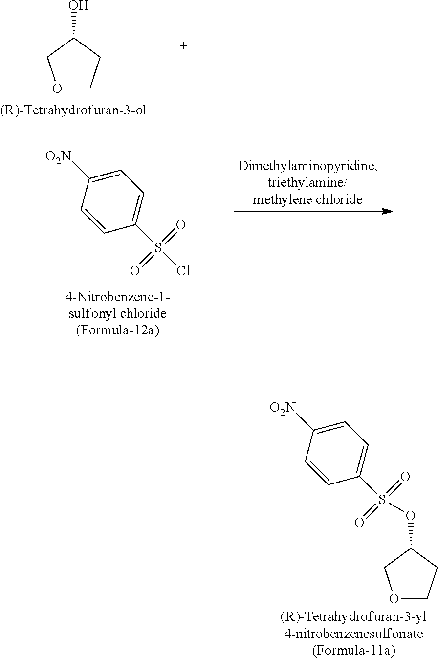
O1CCC(O)C1.O(C1CCOC1)S(=O)(=O)C1=CC=C([O2N])C=C1.C1(S(Cl)(=O)=O)=CC=C([O2N])C=C1
